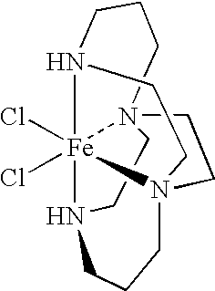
C1N23[Fe]45(Cl)(Cl)N(CCC2)CCN4(C1)CCCN5CC3
